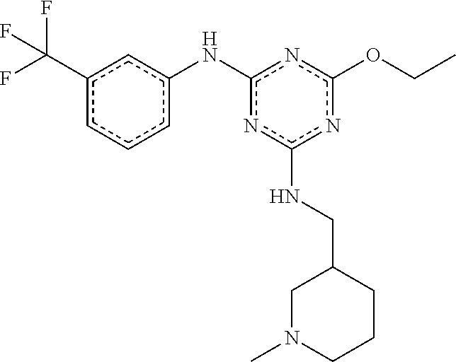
c1(C(F)(F)F)cccc(Nc2nc(NCC3CN(C)CCC3)nc(OCC)n2)c1
